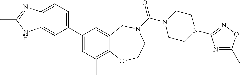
C12=CC=C(C3=CC(C)=C4C(=C3)CN(C(=O)N3CCN(C5=NOC(C)=N5)CC3)CCO4)C=C1NC(C)=N2
